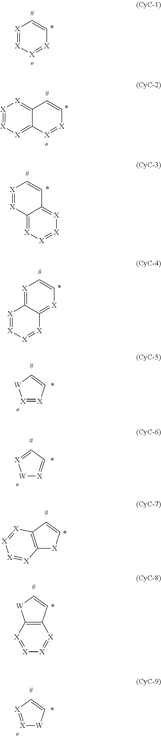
C12=C(C=C[X]1)[X]=[X][X]=[X]2.C12=[X]C=C[X]=C1[X]=[X][X]=[X]2.C12=[X][X]=[X][X]=C1C=C[X]=[X]2.[X]1=[X][X]=C2C(=[X]1)C=C[X]=[X]2.[X]1=[X][X]=[X]C=C1.[X]1=[X][W]C=C1.[X]1=CC=[X][W]1.C12=C(C=C[W]1)[X]=[X][X]=[X]2.[W]1[X]=[X]C=C1
